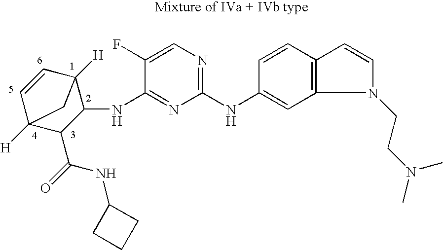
C1(NC2=CC3=C(C=C2)C=CN3CCN(C)C)=NC=C(F)C(NC2C3([H])C=CC([H])(C2C(=O)NC2CCC2)C3)=N1
